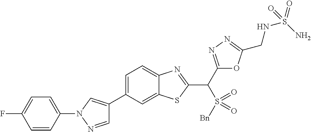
C12=CC(C3=CN(C4=CC=C(F)C=C4)N=C3)=CC=C1N=C(C(S(=O)(=O)[Bn])C1=NN=C(CNS(=O)(N)=O)O1)S2
